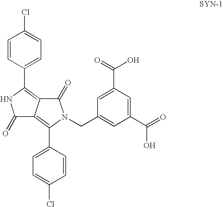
C1=CC(C2=C3C(=C(C4=CC=C(Cl)C=C4)N(CC4=CC(C(=O)O)=CC(C(=O)O)=C4)C3=O)C(=O)N2)=CC=C1Cl
